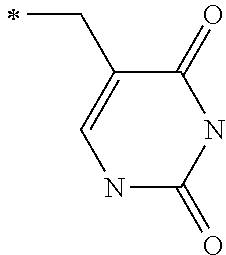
C(C1=CNC(=O)NC1=O)C
